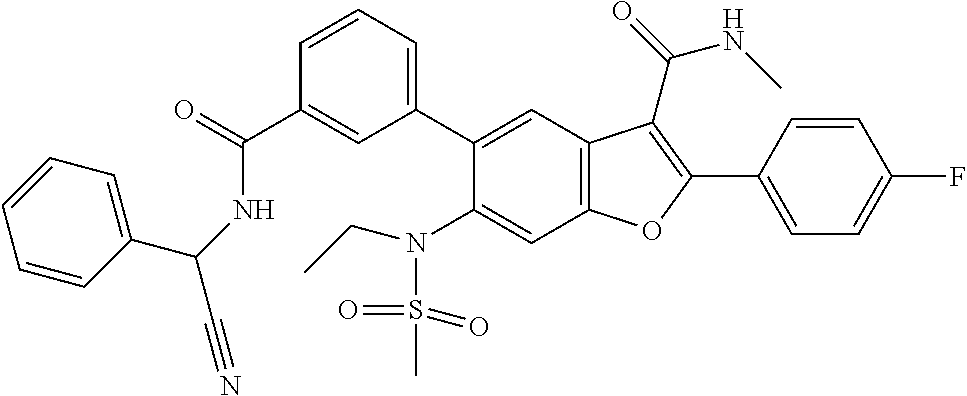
C1=CC=C(C2=CC3=C(C=C2N(S(=O)(=O)C)CC)OC(C2=CC=C(F)C=C2)=C3C(=O)NC)C=C1C(=O)NC(C#N)C1=CC=CC=C1
